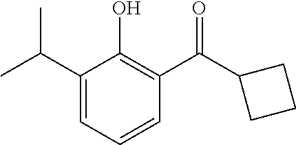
C1(C(C)C)=CC=CC(C(C2CCC2)=O)=C1O
